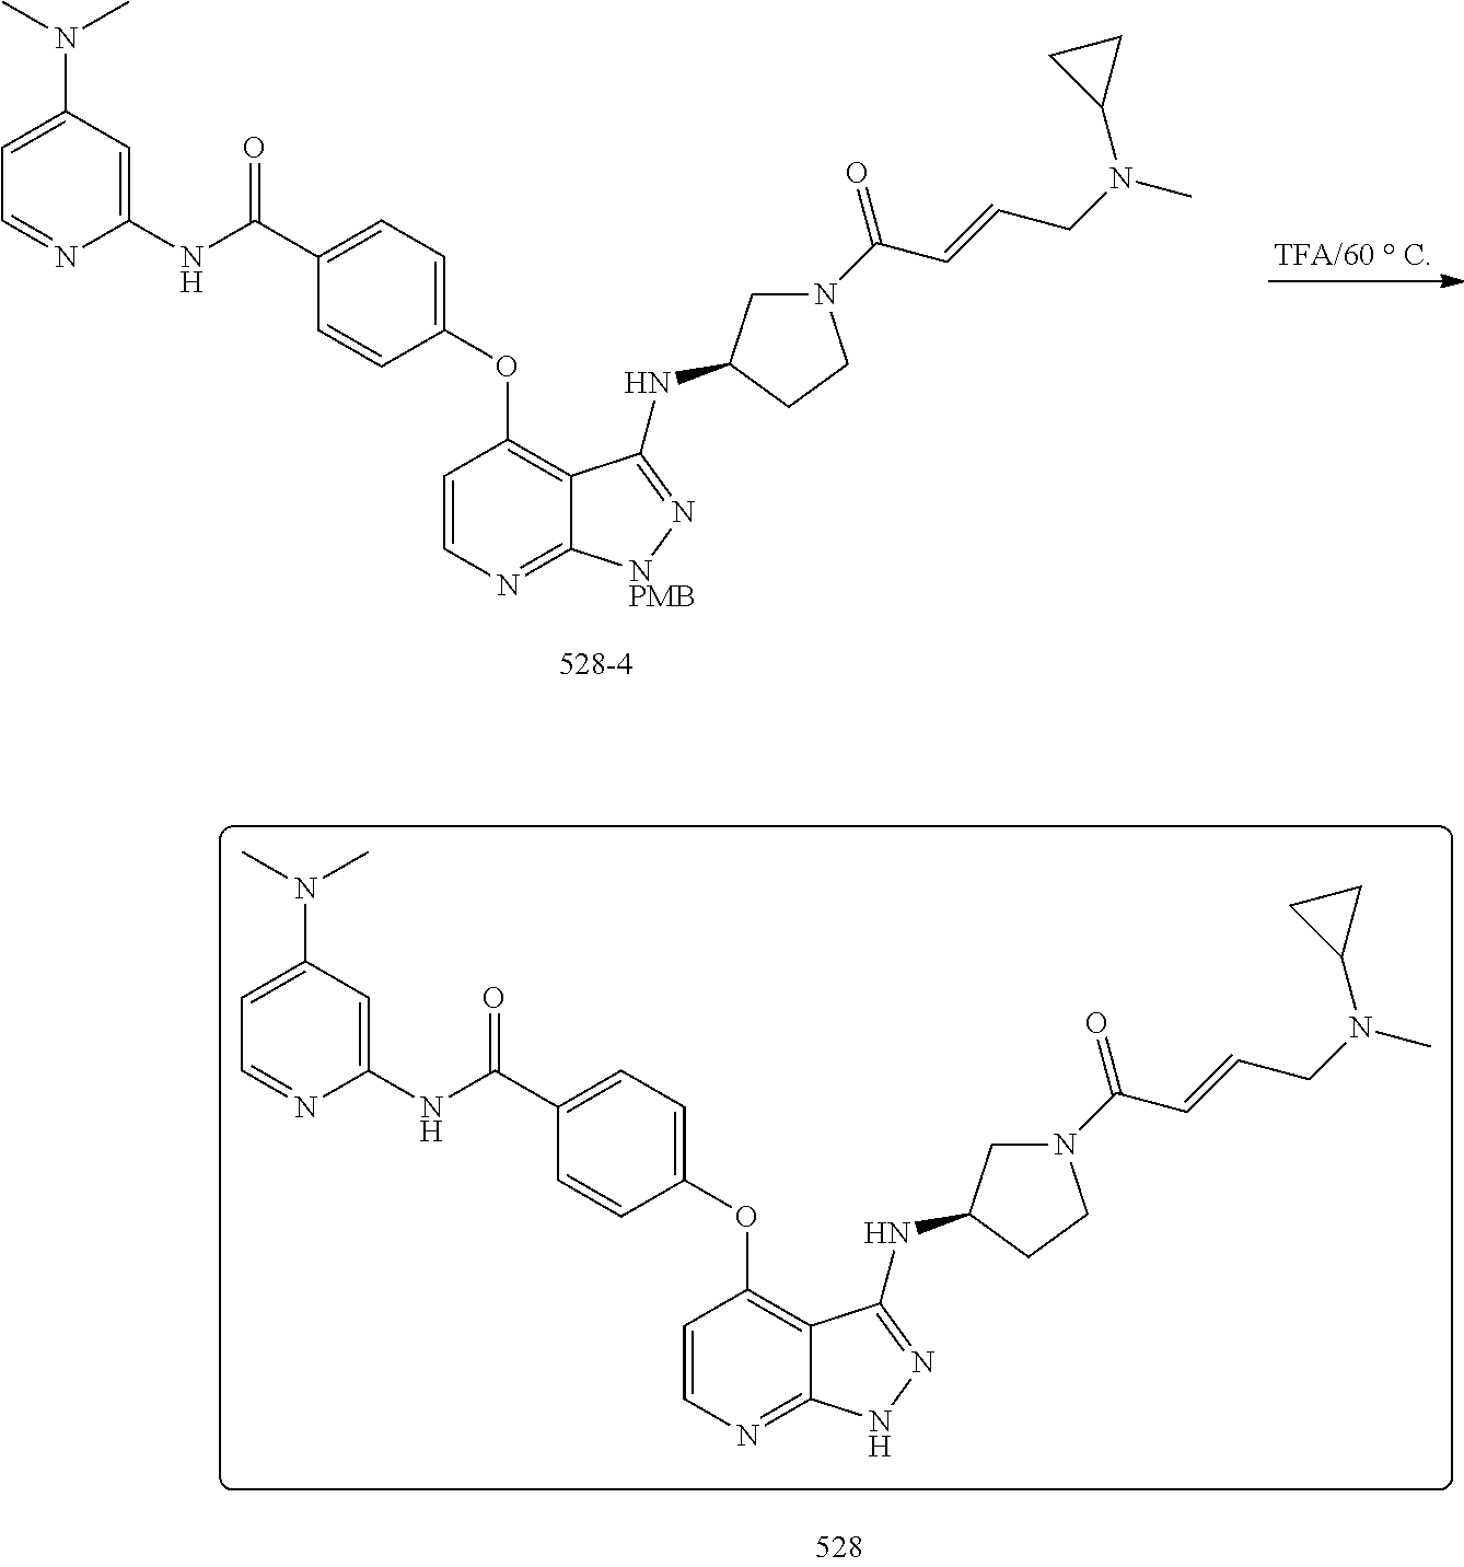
C1=C(N(C)C)C=C(NC(C2=CC=C(OC3=C4C(=NC=C3)NN=C4NC3CN(C(C=CCN(C)C4CC4)=O)CC3)C=C2)=O)N=C1.C1=C(N(C)C)C=C(NC(C2=CC=C(OC3=C4C(=NC=C3)[NPMB]N=C4NC3CN(C(C=CCN(C)C4CC4)=O)CC3)C=C2)=O)N=C1
